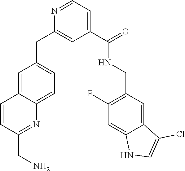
N1=CC=C(C(NCC2=C(F)C=C3C(=C2)C(Cl)=CN3)=O)C=C1CC1=CC=C2C(=C1)C=CC(CN)=N2
